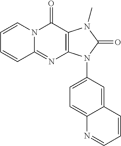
C1=CC=CC2=NC3=C(C(=O)N12)N(C)C(=O)N3C1=CC=C2C(=C1)C=CC=N2
